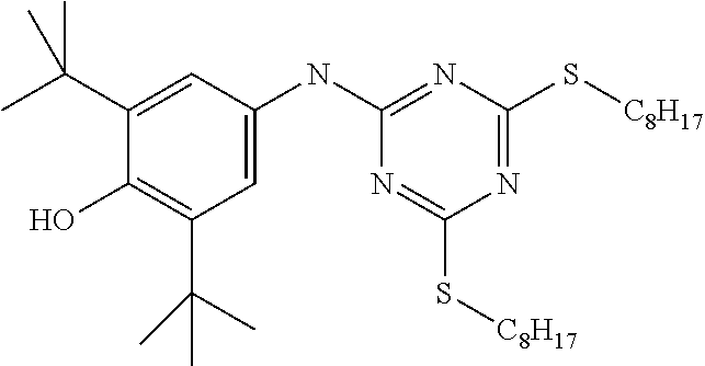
C1(C(C)(C)C)=CC(NC2=NC(S[C8H17])=NC(S[C8H17])=N2)=CC(C(C)(C)C)=C1O
